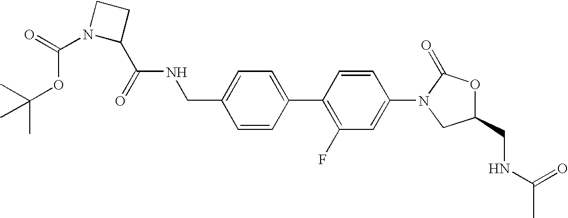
C1(C(=O)NCC2=CC=C(C3=C(F)C=C(N4CC(CNC(C)=O)OC4=O)C=C3)C=C2)CCN1C(=O)OC(C)(C)C
